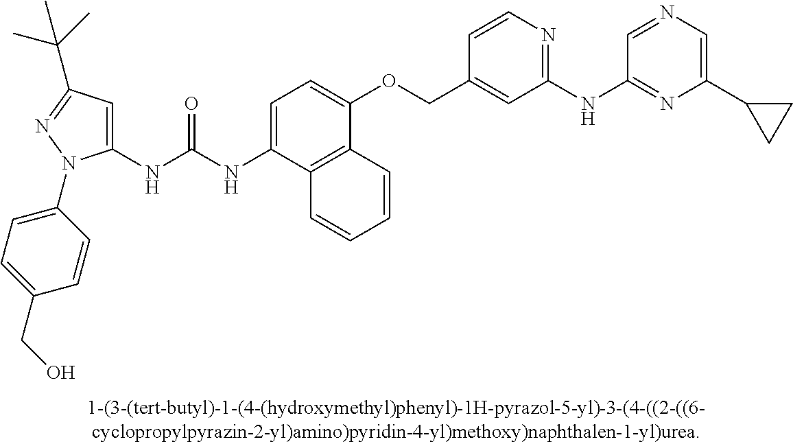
C1(NC(NC2=CC=C(OCC3=CC(NC4=NC(C5CC5)=CN=C4)=NC=C3)C3=C2C=CC=C3)=O)=CC(C(C)(C)C)=NN1C1=CC=C(CO)C=C1
